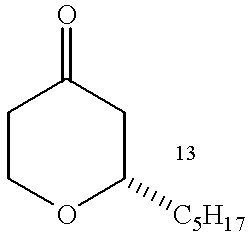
C1COC([C5H17])CC1=O
